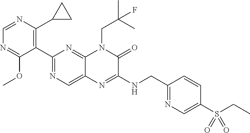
C1=NC(C2CC2)=C(C2=NC=C3C(=N2)N(CC(C)(C)F)C(=O)C(NCC2=NC=C(S(=O)(=O)CC)C=C2)=N3)C(OC)=N1
